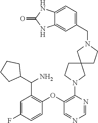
N1(C2=C(OC3=C(C(C4CCCC4)N)C=C(F)C=C3)C=NC=N2)CC2(CC1)CCN(CC1=CC=C3C(=C1)NC(=O)N3)C2
